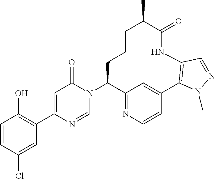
C1=CC(Cl)=CC(C2=CC(=O)N(C3C4=NC=CC(=C4)C4=C(NC(=O)C(C)CCC3)C=NN4C)C=N2)=C1O
